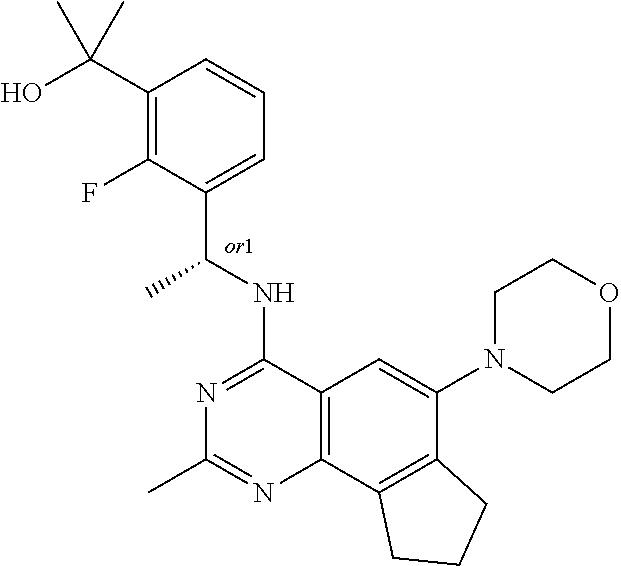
C12=C(C3=C(C(N4CCOCC4)=C1)CCC3)N=C(C)N=C2NC(C1=CC=CC(C(O)(C)C)=C1F)C
